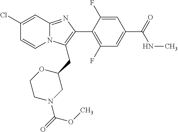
C1(Cl)=CC2=NC(C3=C(F)C=C(C(NC)=O)C=C3F)=C(CC3CN(C(=O)OC)CCO3)N2C=C1
